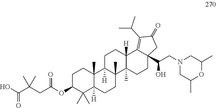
C1C(OC(CC(C(O)=O)(C)C)=O)C(C)(C)C2([H])C(C)(C1)C1([H])C(C)(CC2)C2(C)C([H])(CC1)C1=C(C(C)C)C(=O)CC1(C(CN1CC(C)OC(C)C1)O)CC2
